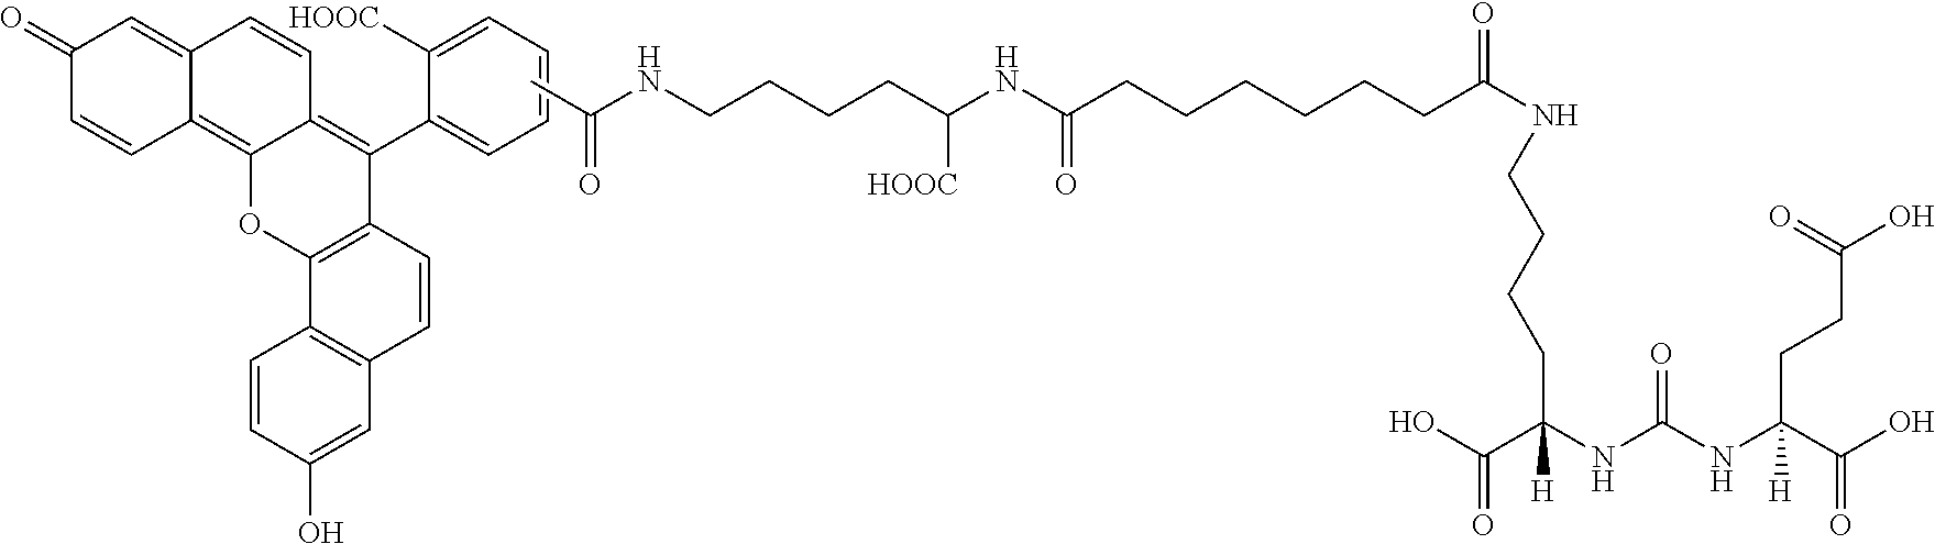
C1=CC=C([HOOC])C(C2=C3C(=C4C(=CC(=O)C=C4)C=C3)OC3=C2C=CC2=C3C=CC(O)=C2)=C1.CC(=O)NCCCCC([HOOC])NC(=O)CCCCCCC(=O)NCCCCC(C(=O)O)(NC(=O)NC(CCC(=O)O)(C(=O)O)[H])[H]
